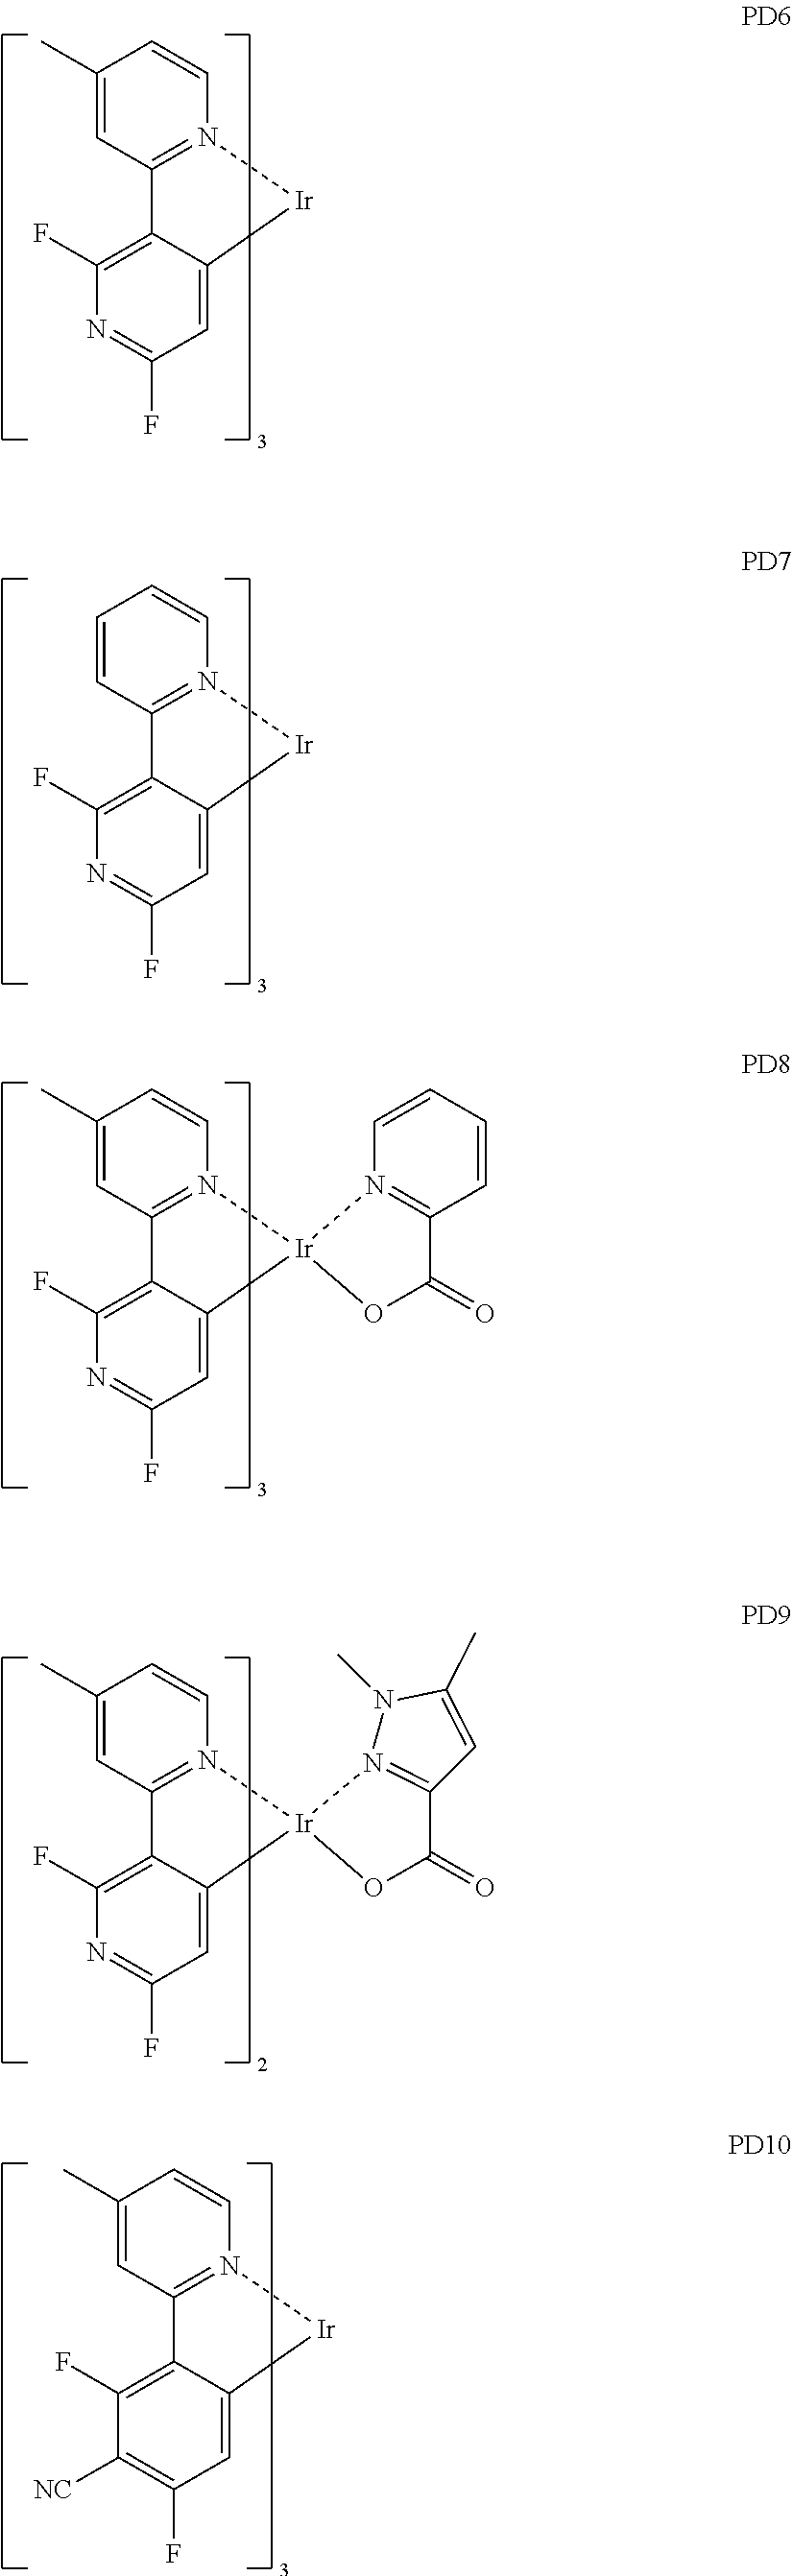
C1(C)=CC2=N(C=C1)[Ir]C1=CC(F)=NC(F)=C21.C1=CC2=N(C=C1)[Ir]C1=CC(F)=NC(F)=C21.C1(C)=CC2=N(C=C1)[Ir]1(C3=CC(F)=NC(F)=C23)N2=C(C=CC=C2)C(=O)O1.C1(C)=CC2=N(C=C1)[Ir]1(C3=CC(F)=NC(F)=C23)OC(=O)C2=N1N(C)C(C)=C2.C1(C)=CC2=N(C=C1)[Ir]C1=CC(F)=C([NC])C(F)=C21
